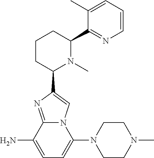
C1CC(C2=CN3C(=N2)C(N)=CC=C3N2CCN(C)CC2)N(C)C(C2=NC=CC=C2C)C1
